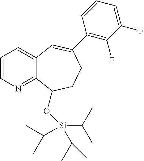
C1=CN=C2C(=C1)C=C(C1=C(F)C(F)=CC=C1)CCC2O[Si](C(C)C)(C(C)C)C(C)C
